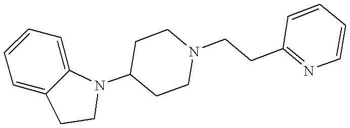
C1=CC=C2C(=C1)CCN2C1CCN(CCC2=NC=CC=C2)CC1
